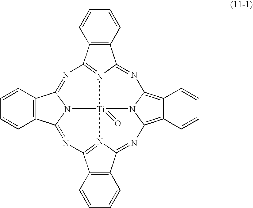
C1=CC2=C(C=C1)C1=NC3=N4[Ti]56(=O)N1C2=NC1=N5C(=NC2=C5C(=C(N62)N=C4C2=C3C=CC=C2)C=CC=C5)C2=C1C=CC=C2
